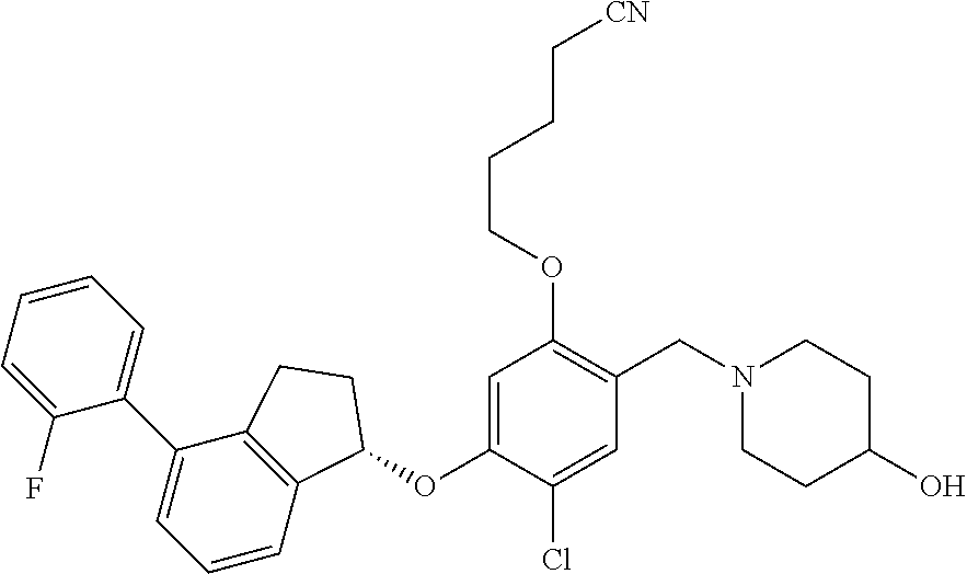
C1(F)=CC=CC=C1C1=CC=CC2=C1CCC2OC1=CC(OCCCC[CN])=C(CN2CCC(O)CC2)C=C1Cl
